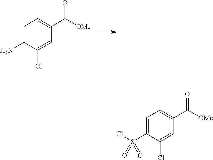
C1=C(N)C(Cl)=CC(C([OMe])=O)=C1.C1=C(S(Cl)(=O)=O)C(Cl)=CC(C([OMe])=O)=C1
